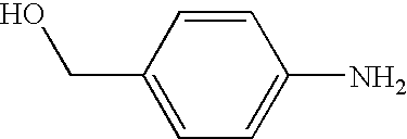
C1=C(CO)C=CC(N)=C1
